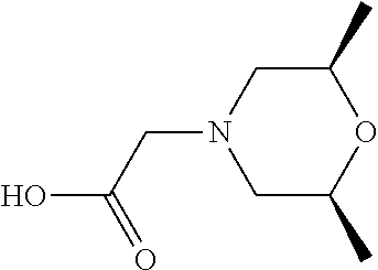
C1(C)CN(CC(=O)O)CC(C)O1
